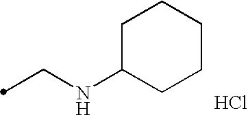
C1C(NCC)CCCC1.Cl
